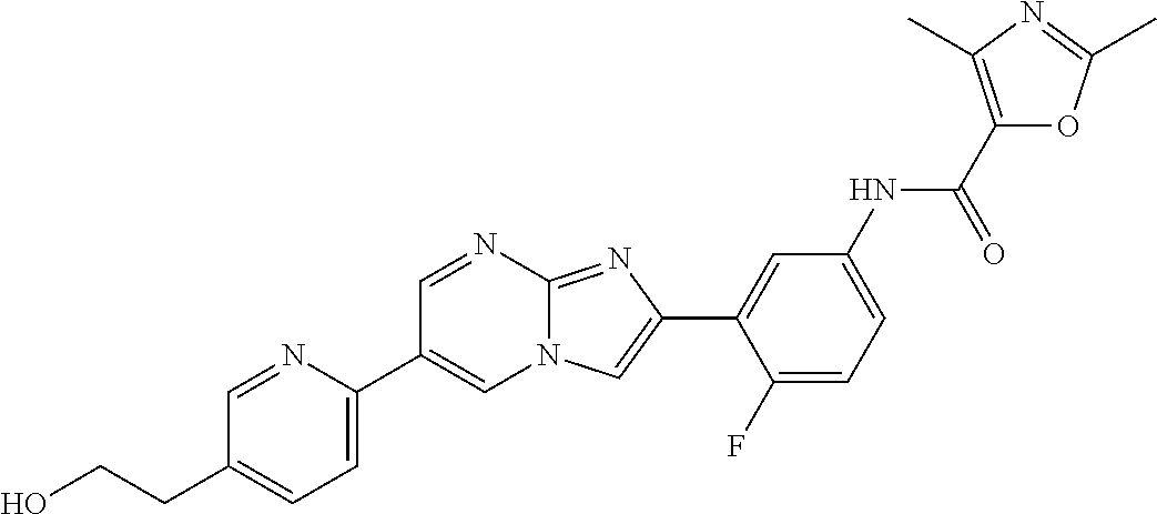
C1=NC2=NC(C3=CC(NC(C4=C(C)N=C(C)O4)=O)=CC=C3F)=CN2C=C1C1=CC=C(CCO)C=N1
